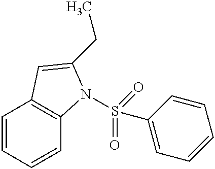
C1=CC=CC2=C1C=C(CC)N2S(=O)(=O)C1=CC=CC=C1
